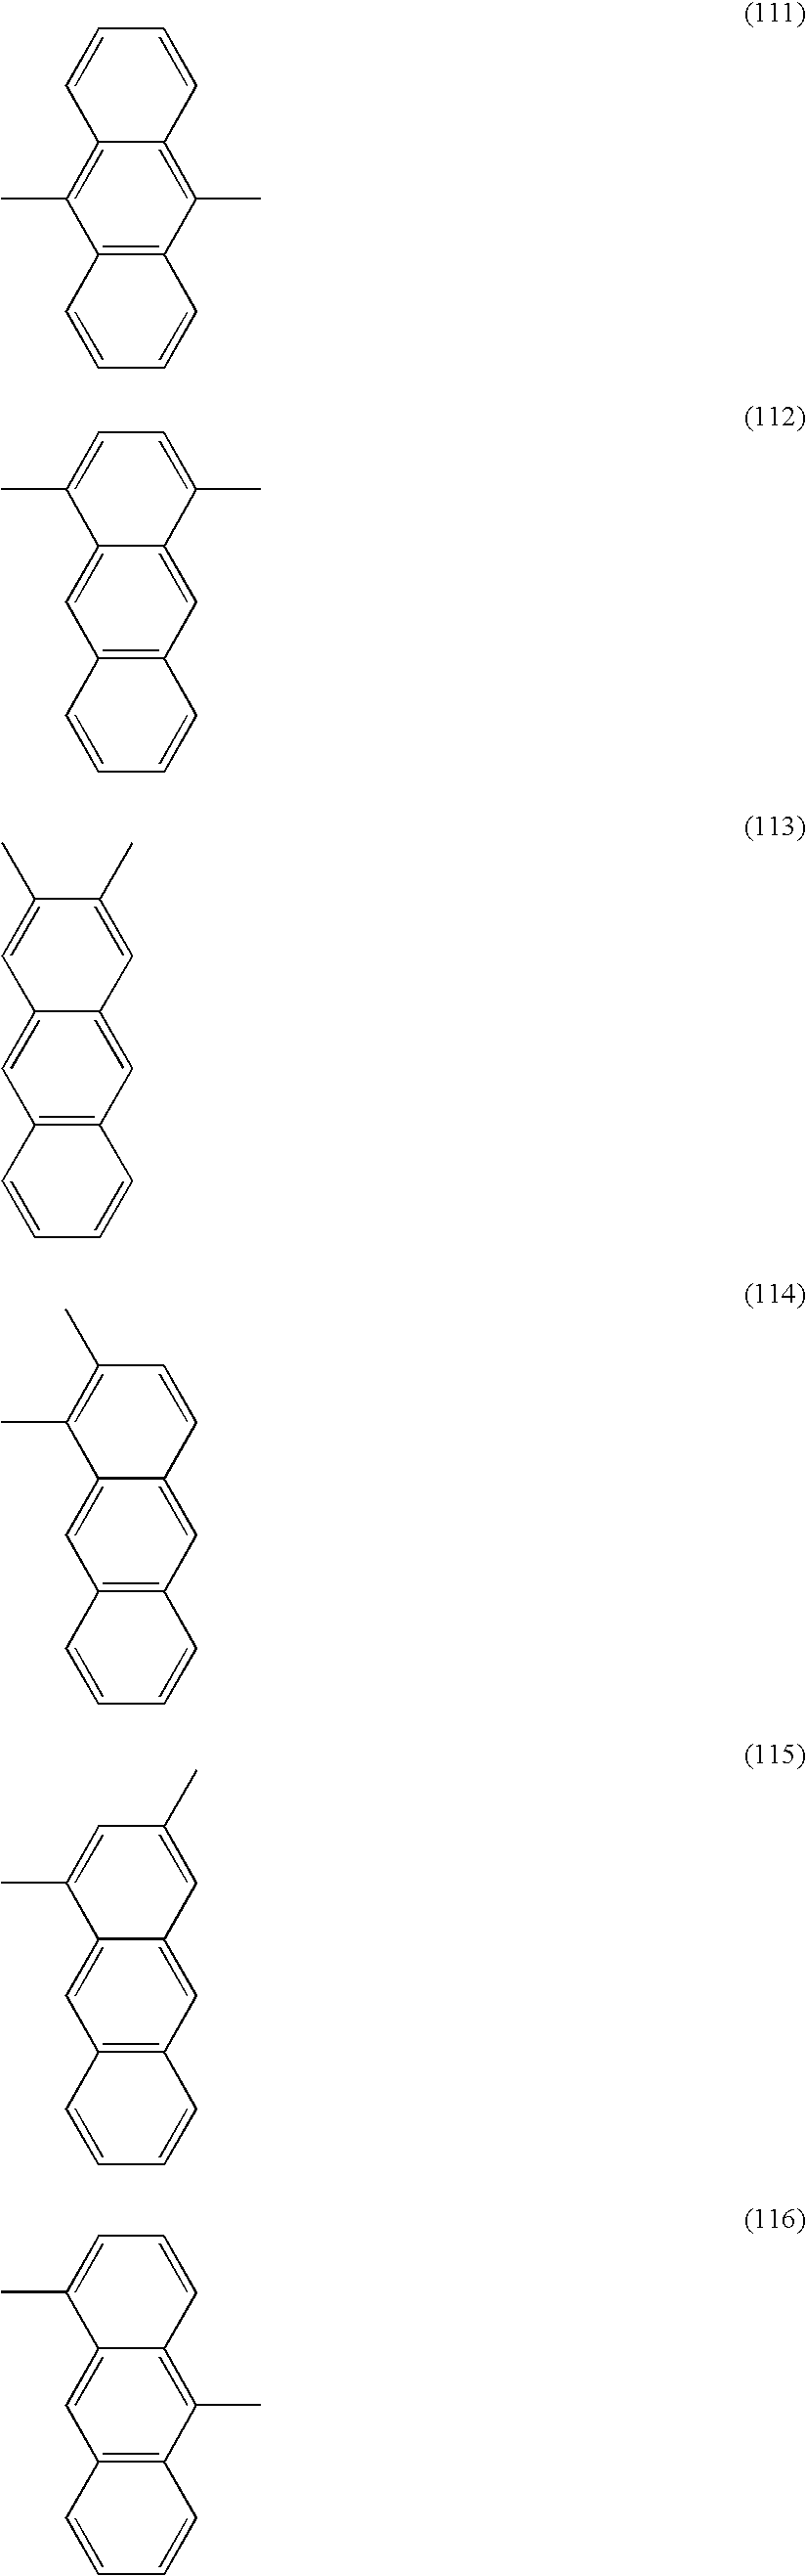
C12=C(C(C)=C3C(=C1C)C=CC=C3)C=CC=C2.C12=C(C=C3C(=C1)C(C)=CC=C3C)C=CC=C2.C12=C(C=C3C(=C1)C=C(C)C(C)=C3)C=CC=C2.C12=C(C=C3C(=C1)C(C)=C(C)C=C3)C=CC=C2.C12=C(C=C3C(=C1)C(C)=CC(C)=C3)C=CC=C2.C12=C(C(C)=C3C(=C1)C(C)=CC=C3)C=CC=C2
